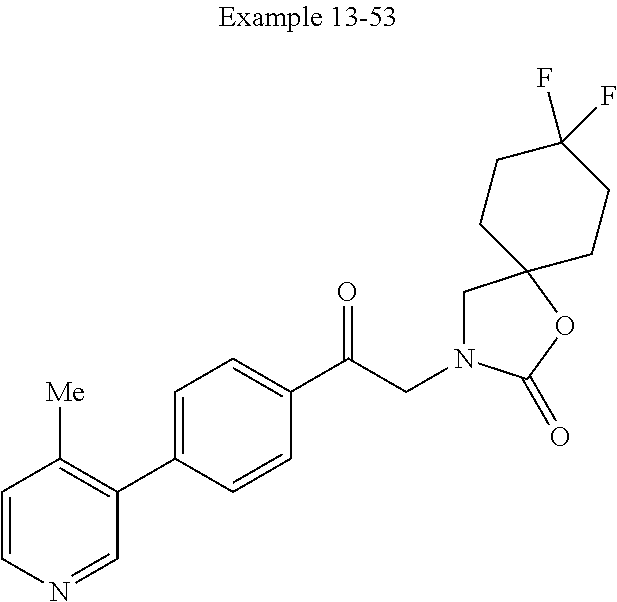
C1=CN=CC(C2=CC=C(C(CN3CC4(OC3=O)CCC(F)(F)CC4)=O)C=C2)=C1[Me]
